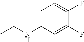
C1=C(NCC)C=C(F)C(F)=C1
